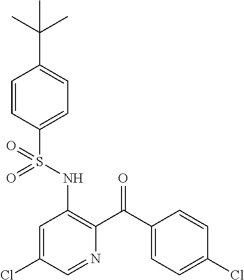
C1=CC(S(NC2=C(C(C3=CC=C(Cl)C=C3)=O)N=CC(Cl)=C2)(=O)=O)=CC=C1C(C)(C)C
